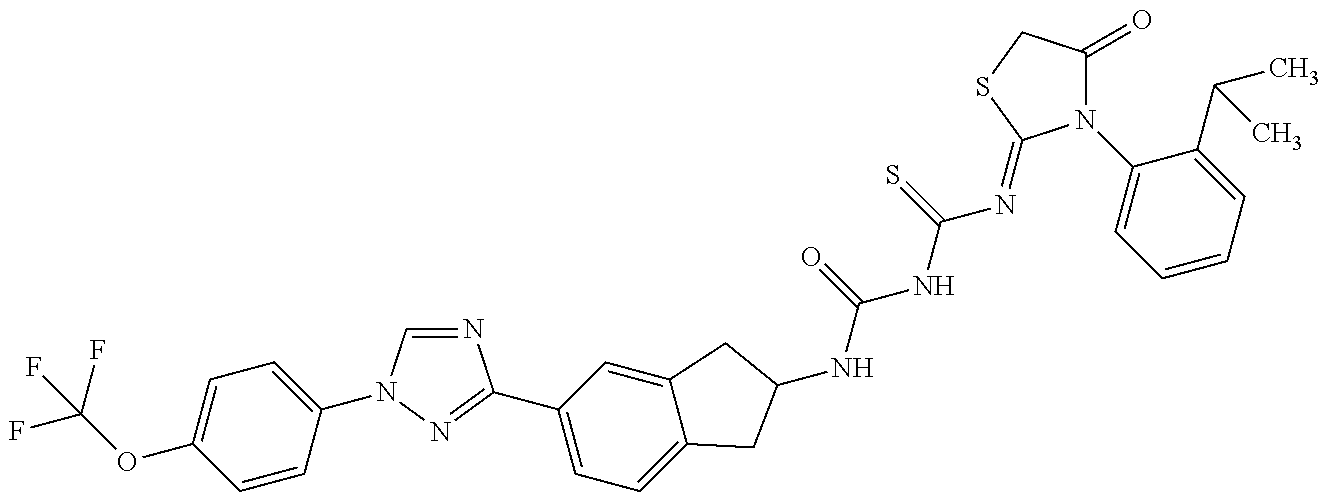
C(OC1=CC=C(N2C=NC(C3=CC=C4C(=C3)CC(NC(=O)NC(=S)N=C3N(C5=CC=CC=C5C(C)C)C(=O)CS3)C4)=N2)C=C1)(F)(F)F
